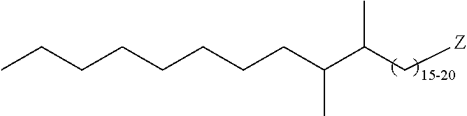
C(C(C[Z])C)(CCCCCCCC)C
